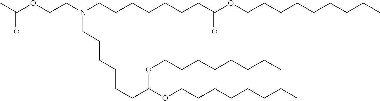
O(CCN(CCCCCCCC(OCCCCCCCCC)=O)CCCCCCC(OCCCCCCCC)OCCCCCCCC)C(C)=O
